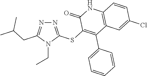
N1=C(SC2=C(C3=CC=CC=C3)C3=C(NC2=O)C=CC(Cl)=C3)N(CC)C(CC(C)C)=N1
